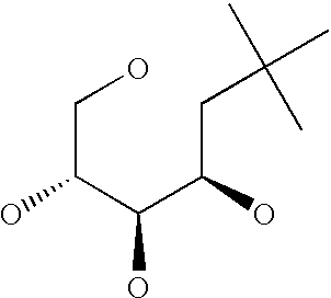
C(C(C(C(CC(C)(C)C)O)O)O)O
